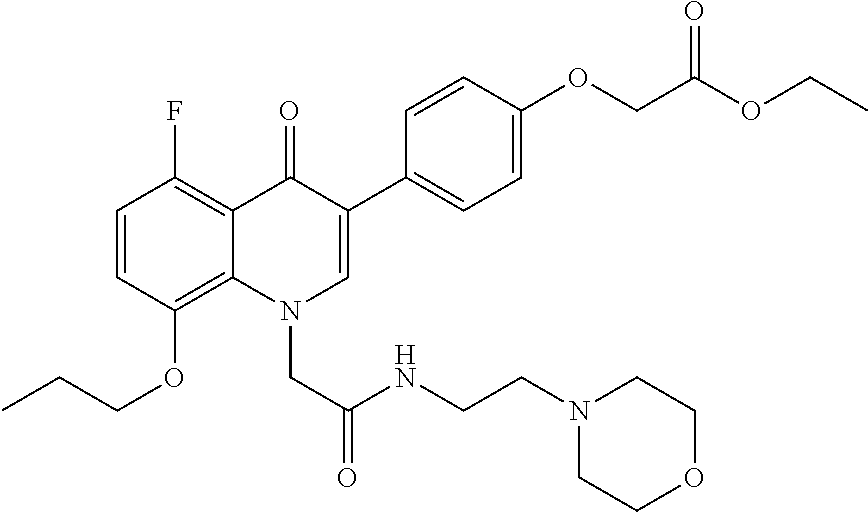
C1=CC(OCCC)=C2C(=C1F)C(=O)C(C1=CC=C(OCC(OCC)=O)C=C1)=CN2CC(NCCN1CCOCC1)=O
